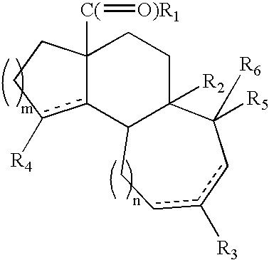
c12c([R4])CCC1([C(]=[O)R1])CCC1([R2])C2Ccc([R3])cC1([R5])[R6]
